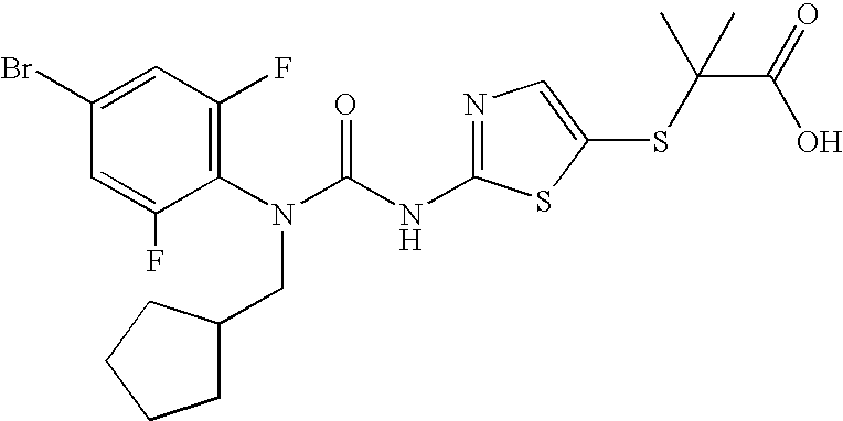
C1(Br)=CC(F)=C(N(C(NC2=NC=C(SC(C(O)=O)(C)C)S2)=O)CC2CCCC2)C(F)=C1
